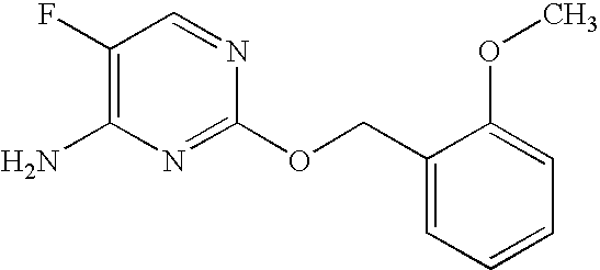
C1(F)=C(N)N=C(OCC2=CC=CC=C2OC)N=C1
